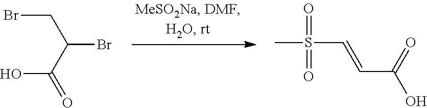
BrCC(C(O)=O)Br.CS(C=CC(=O)O)(=O)=O
